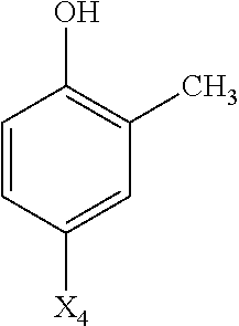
C1=CC([X4])=CC(C)=C1O
